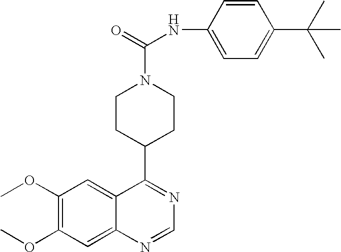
C1(OC)=C(OC)C=C2C(=C1)C(C1CCN(C(=O)NC3=CC=C(C(C)(C)C)C=C3)CC1)=NC=N2
